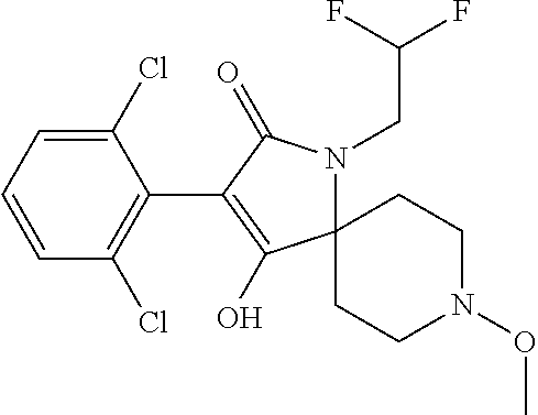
C1(Cl)=CC=CC(Cl)=C1C1=C(O)C2(N(CC(F)F)C1=O)CCN(OC)CC2
